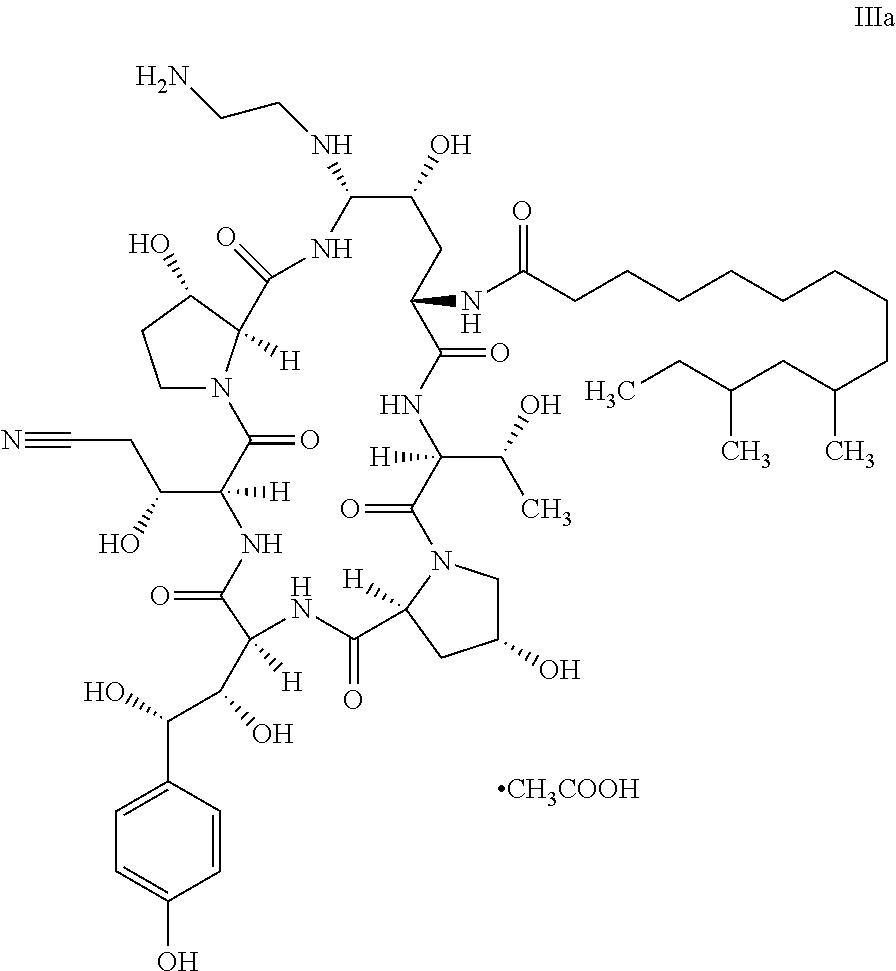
C1N2C([H])(C(O)C1)C(=O)NC(NCCN)C(O)CC(NC(CCCCCCCCC(CC(CC)C)C)=O)C(=O)NC([H])(C(C)O)C(=O)N1CC(O)CC1([H])C(=O)NC(C(C(C1=CC=C(O)C=C1)O)O)([H])C(=O)NC(C(CC#N)O)([H])C2=O.[CH3COOH]
